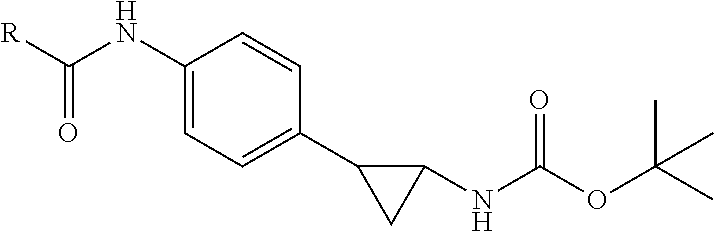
C1(NC([R])=O)=CC=C(C2CC2NC(OC(C)(C)C)=O)C=C1
